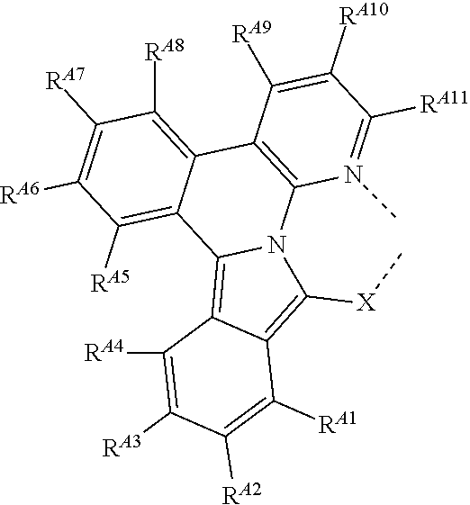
C1([RA11])=N(C)C2=C(C([RA9])=C1[RA10])C1=C([RA8])C([RA7])=C([RA6])C([RA5])=C1C1=C3C(=C([X]C)N21)C([RA1])=C([RA2])C([RA3])=C3[RA4]
